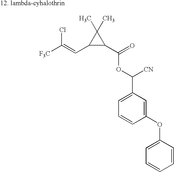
C1(C)(C)C(C=C(Cl)[F3C])C1C(OC(C1=CC=CC(OC2=CC=CC=C2)=C1)[CN])=O
